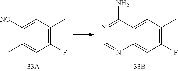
C1(F)=C(C)C=C2C(=C1)N=CN=C2N.C1(F)=C(C)C=C([NC])C(C)=C1
